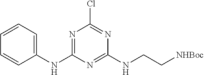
C1=CC=C(NC2=NC(Cl)=NC(NCC[NHBoc])=N2)C=C1
